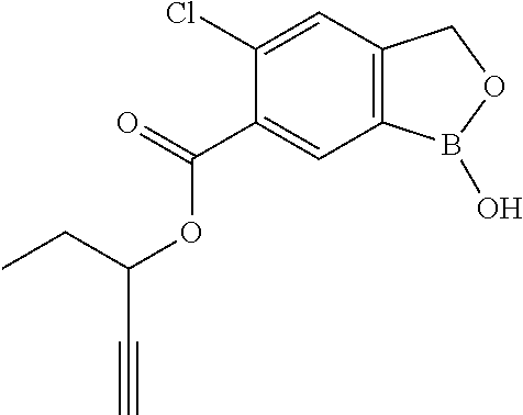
C1(Cl)=CC2=C(C=C1C(=O)OC(C#C)CC)B(O)OC2
